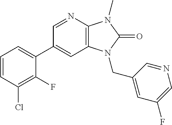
C1(C2=CC=CC(Cl)=C2F)=CC2=C(N=C1)N(C)C(=O)N2CC1=CC(F)=CN=C1
